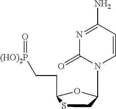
C1=CC(N)=NC(=O)N1C1CSC(CC[(HO)2P]=O)O1
